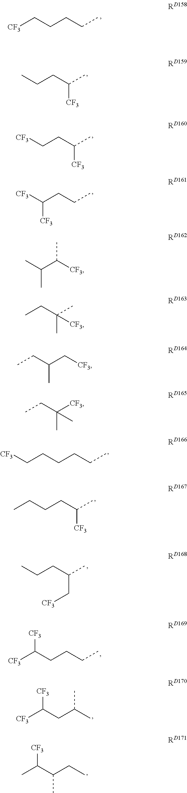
[CF3]CCCCC.CCCC([CF3])C.[CF3]CCC([CF3])C.[CF3]C(CCC)[CF3].[CF3]CCCCCC.CCCCC(C)[CF3].CCCC(C)C[CF3].[CF3]C([CF3])CCCC.[CF3]C([CF3])CC(C)C.CC([CF3])C(CC)C.CC(C(C)[CF3])C.CCC(C)([CF3])C.CCC(C[CF3])C.CCC([CF3])(C)C
